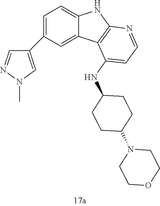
C1COCCN1C1CCC(NC2=CC=NC3=C2C2=CC(C4=CN(C)N=C4)=CC=C2N3)CC1
